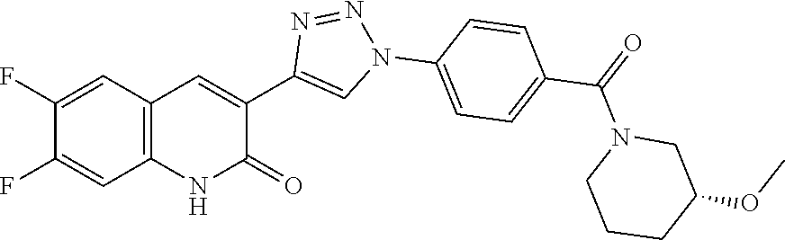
C12=C(C=C(F)C(F)=C1)C=C(C1=CN(C3=CC=C(C(=O)N4CCCC(OC)C4)C=C3)N=N1)C(=O)N2
